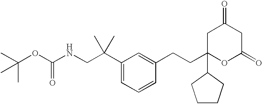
C(C1=CC(C(CNC(OC(C)(C)C)=O)(C)C)=CC=C1)CC1(C2CCCC2)OC(=O)CC(=O)C1
